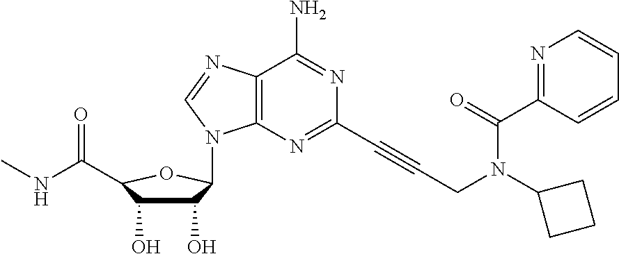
C12=C(N=C(C#CCN(C3CCC3)C(C3=NC=CC=C3)=O)N=C1N)N(C1C(O)C(O)C(C(=O)NC)O1)C=N2
